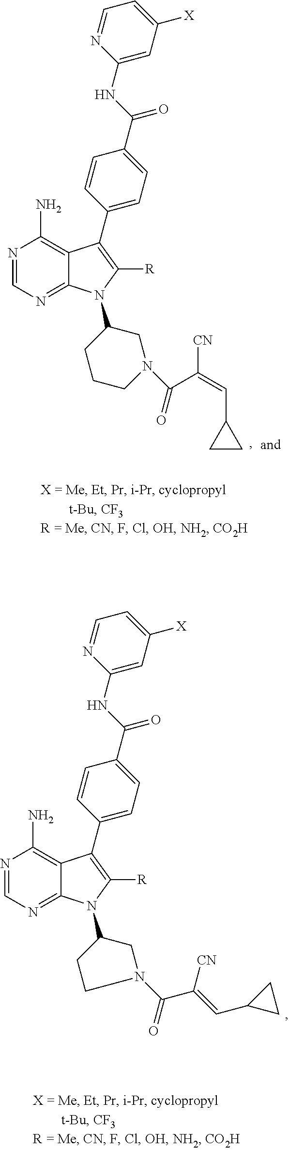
N1=CN=C2C(=C1N)C(C1=CC=C(C(NC3=CC([X])=CC=N3)=O)C=C1)=C([R])N2C1CCCN(C(=O)C(=CC2CC2)[CN])C1.N1=CN=C2C(=C1N)C(C1=CC=C(C(NC3=CC([X])=CC=N3)=O)C=C1)=C([R])N2C1CCN(C(=O)C([CN])=CC2CC2)C1
